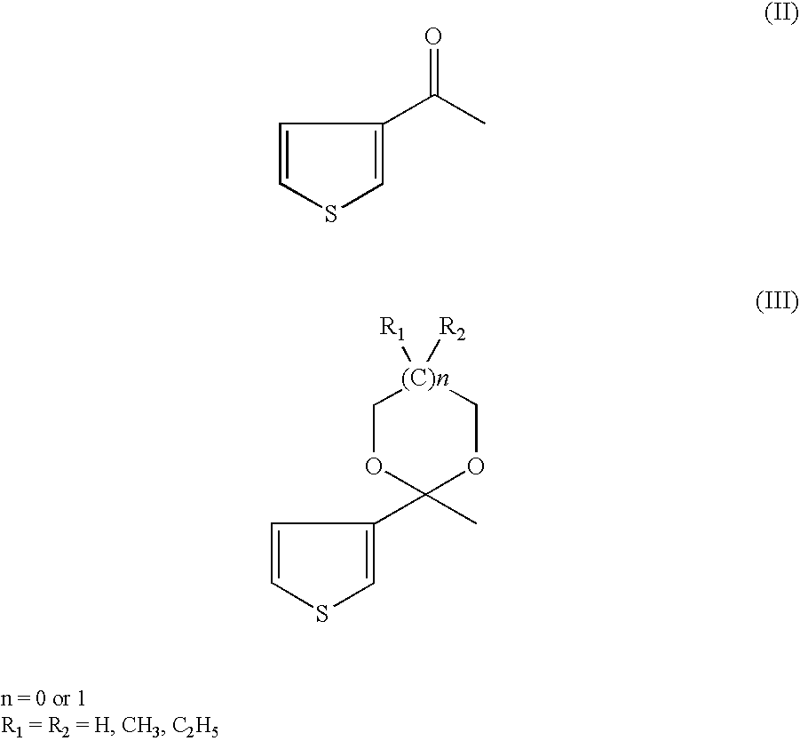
C1(C(C)=O)=CSC=C1.C1(C2(C)OC[(C)n]([R1])([R2])CO2)=CSC=C1
